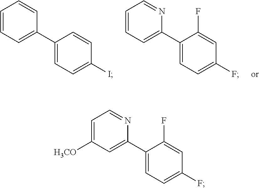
C1=CC=C(C2=CC=C(I)C=C2)C=C1.C1=CC=C(C2=CC=C(F)C=C2F)N=C1.C1=C([H3CO])C=C(C2=CC=C(F)C=C2F)N=C1
